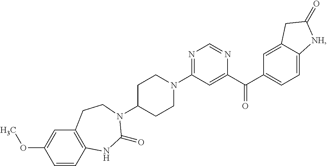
N1=C(N2CCC(N3C(=O)NC4=C(C=C(OC)C=C4)CC3)CC2)C=C(C(C2=CC=C3C(=C2)CC(=O)[NH]3)=O)N=C1
